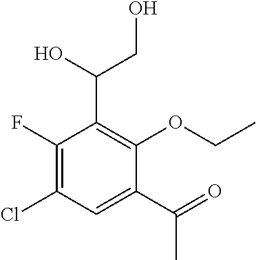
C1(F)=C(Cl)C=C(C(=O)C)C(OCC)=C1C(O)CO
